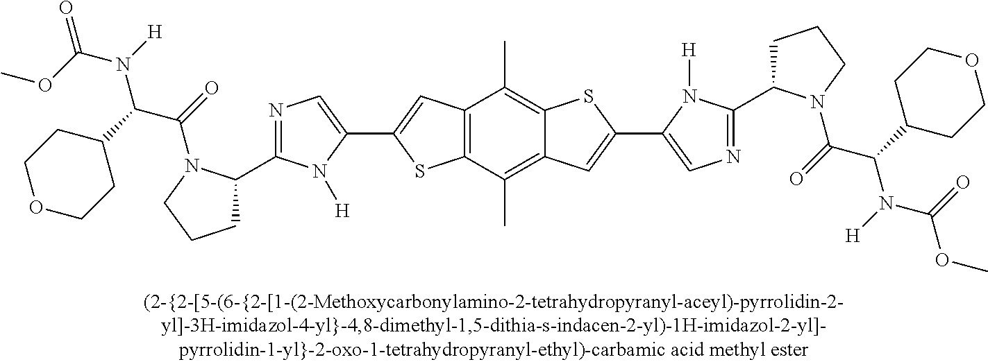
C12=C(C(C)=C3C(=C1C)SC(C1=CN=C(C4CCCN4C(C(N(C(OC)=O)[H])C4CCOCC4)=O)N1[H])=C3)SC(C1=CN=C(C3CCCN3C(C(N(C(=O)OC)[H])C3CCOCC3)=O)N1[H])=C2
